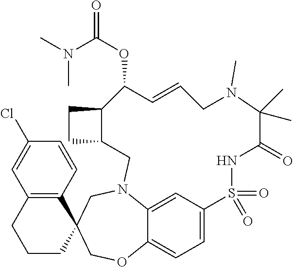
C12=CC3=CC=C1OCC1(CN2CC2C(CC2)C(OC(=O)N(C)C)C=CCN(C)C(C)(C)C(=O)NS3(=O)=O)C2=C(CCC1)C=C(Cl)C=C2
